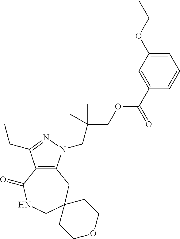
C12=C(N(CC(COC(C3=CC(OCC)=CC=C3)=O)(C)C)N=C1CC)CC1(CNC2=O)CCOCC1
